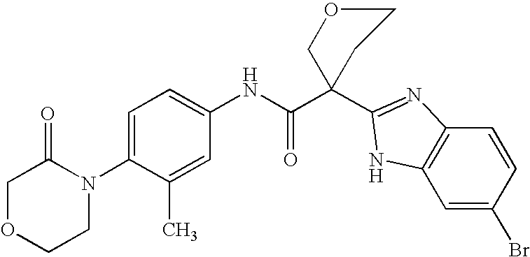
N(C(C1(C2=NC3=C(C=C(Br)C=C3)N2)COCC1)=O)C1=CC=C(N2C(=O)COCC2)C(C)=C1
